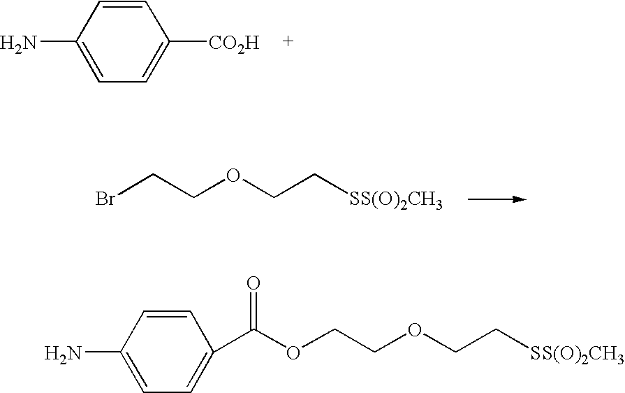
NC1=CC=C([CO2H])C=C1.BrCCOCC[SS(O)2CH3].NC1=CC=C(C(OCCOCC[SS(O)2CH3])=O)C=C1
